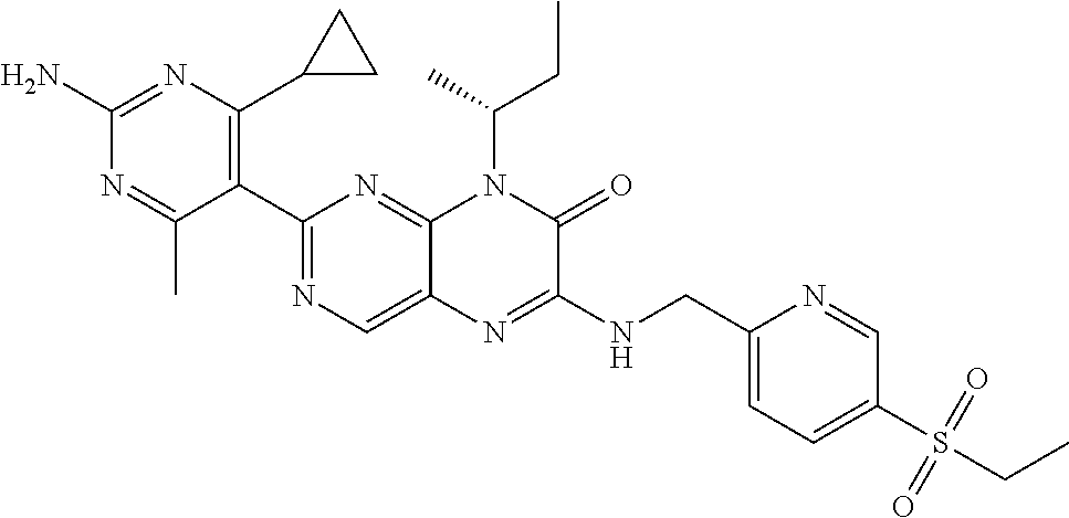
C1(N)=NC(C2CC2)=C(C2=NC=C3C(=N2)N(C(CC)C)C(=O)C(NCC2=CC=C(S(=O)(=O)CC)C=N2)=N3)C(C)=N1
